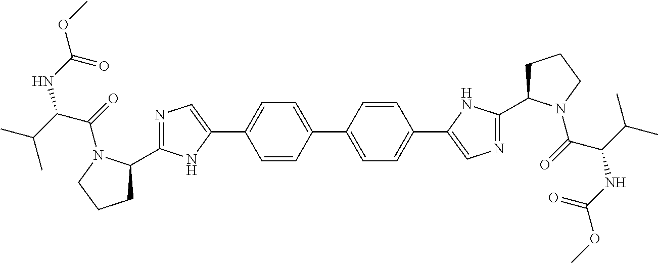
C1C(C2=NC=C(C3=CC=C(C4=CC=C(C5=CN=C(C6CCCN6C(=O)C(NC(OC)=O)C(C)C)N5)C=C4)C=C3)N2)N(C(=O)C(NC(=O)OC)C(C)C)CC1
